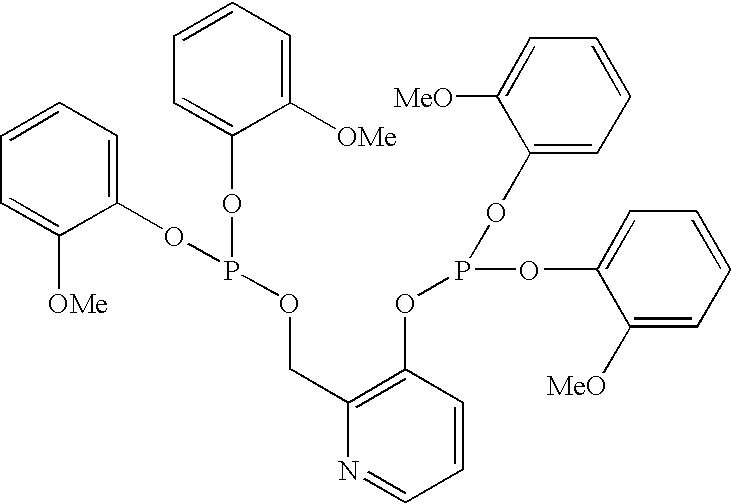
C1=CC=C(OP(OC2=CC=CC=C2[OMe])OCC2=C(OP(OC3=CC=CC=C3[MeO])OC3=CC=CC=C3[MeO])C=CC=N2)C([OMe])=C1
